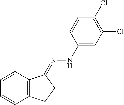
C12=C(C=CC=C1)C(=NNC1=CC(Cl)=C(Cl)C=C1)CC2
